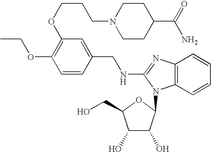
C(C)OC1=C(OCCCN2CCC(C(=O)N)CC2)C=C(CNC2=NC3=C(C=CC=C3)N2C2C(O)C(O)C(CO)O2)C=C1
